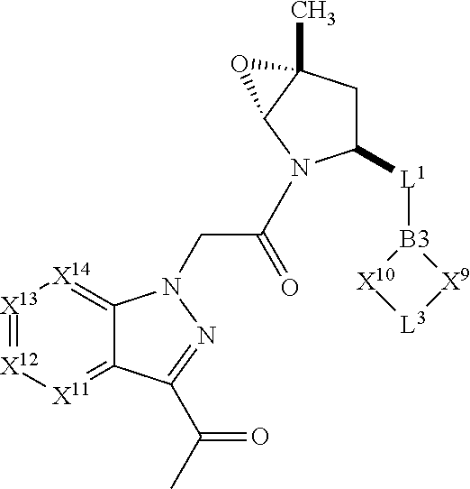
C1([L1][B3]2[X10][L3][X9]2)CC2(C)C(N1C(CN1C3=[X14][X13]=[X12][X11]=C3C(C(C)=O)=N1)=O)O2
